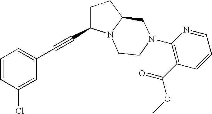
C1=CC(Cl)=CC(C#CC2CCC3N2CCN(C2=C(C(OC)=O)C=CC=N2)C3)=C1
